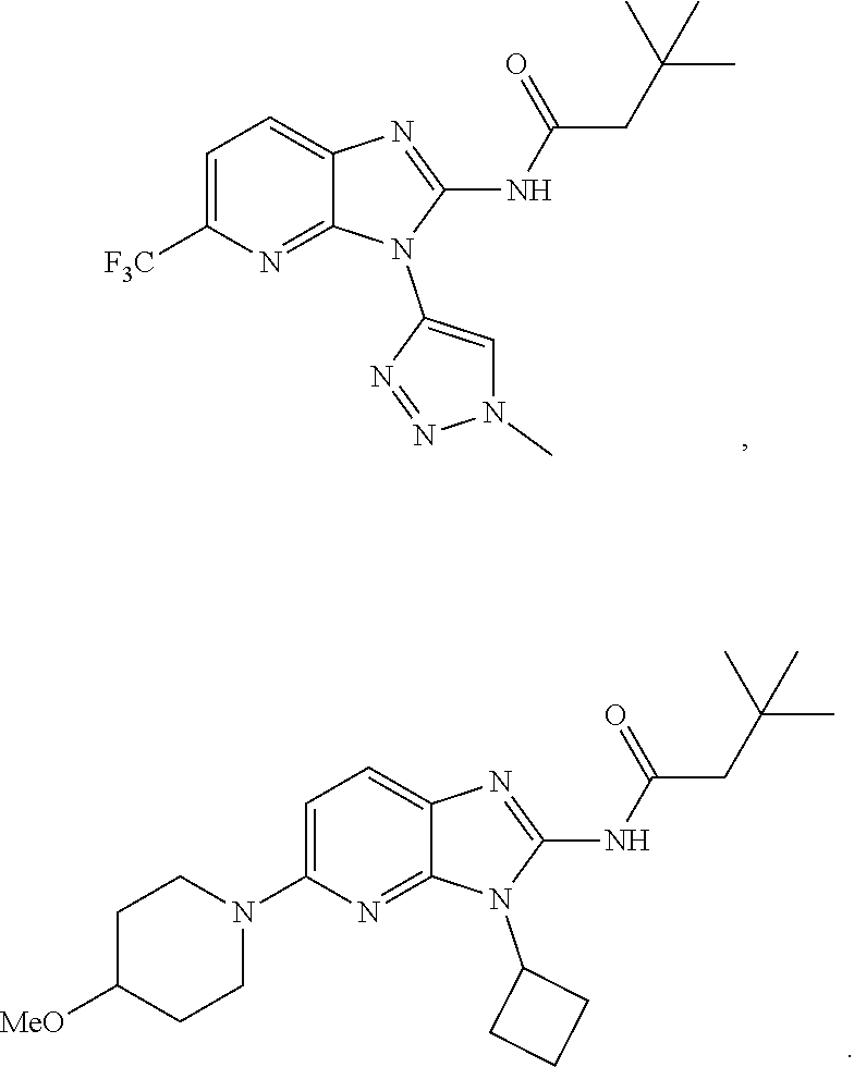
C1=C([F3C])N=C2C(=C1)N=C(NC(CC(C)(C)C)=O)N2C1=CN(C)N=N1.C1=C(N2CCC([MeO])CC2)N=C2C(=C1)N=C(NC(CC(C)(C)C)=O)N2C1CCC1
